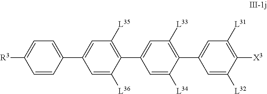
C1=C([L32])C([X3])=C([L31])C=C1C1=C([L33])C=C(C2=C([L35])C=C(C3=CC=C([R3])C=C3)C=C2[L36])C=C1[L34]
